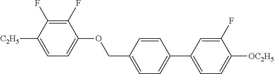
C1(F)=C(F)C([C2H5])=CC=C1OCC1=CC=C(C2=CC=C([OC2H5])C(F)=C2)C=C1
